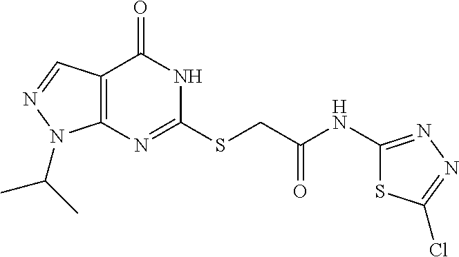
C12=C(C=NN1C(C)C)C(=O)NC(SCC(NC1=NN=C(Cl)S1)=O)=N2
